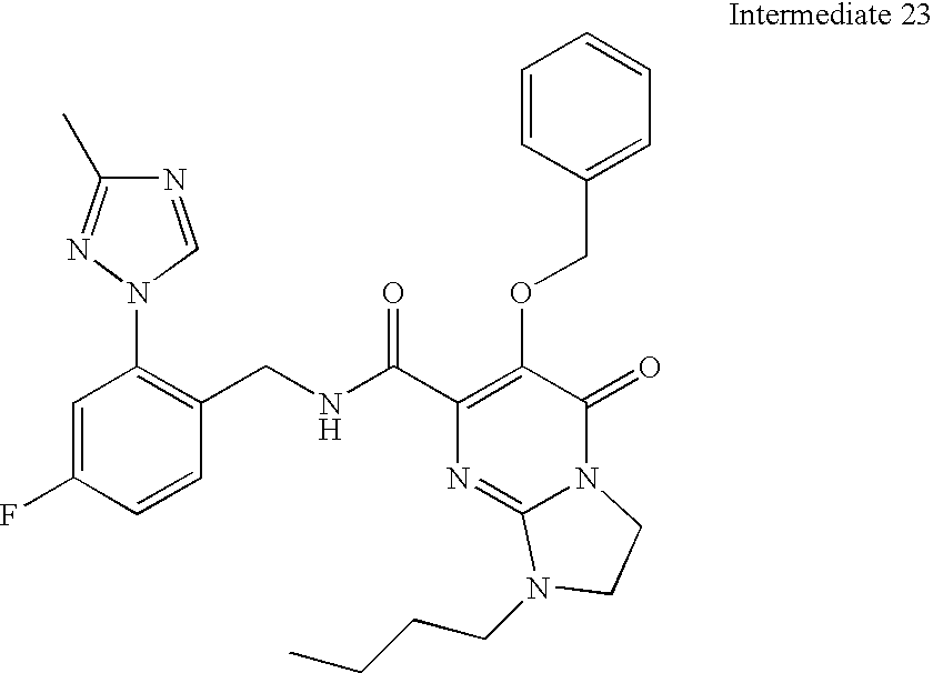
N(C(C1=C(OCC2=CC=CC=C2)C(=O)N2C(=N1)N(CCCC)CC2)=O)CC1=C(N2C=NC(C)=N2)C=C(F)C=C1
